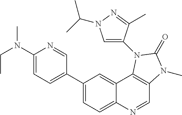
C1(N(C)CC)=CC=C(C2=CC=C3C(=C2)C2=C(C=N3)N(C)C(=O)N2C2=CN(C(C)C)N=C2C)C=N1
